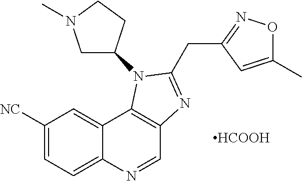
C1([NC])=CC=C2C(=C1)C1=C(C=N2)N=C(CC2=NOC(C)=C2)N1C1CN(C)CC1.[HCOOH]
